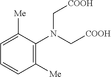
C1([Me])=C(N(C[COOH])C[COOH])C([Me])=CC=C1
